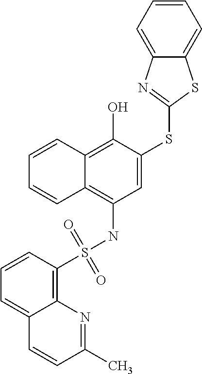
C1(S(NC2=C3C(=C(O)C(SC4=NC5=CC=CC=C5S4)=C2)C=CC=C3)(=O)=O)=C2C(=CC=C1)C=CC(C)=N2
